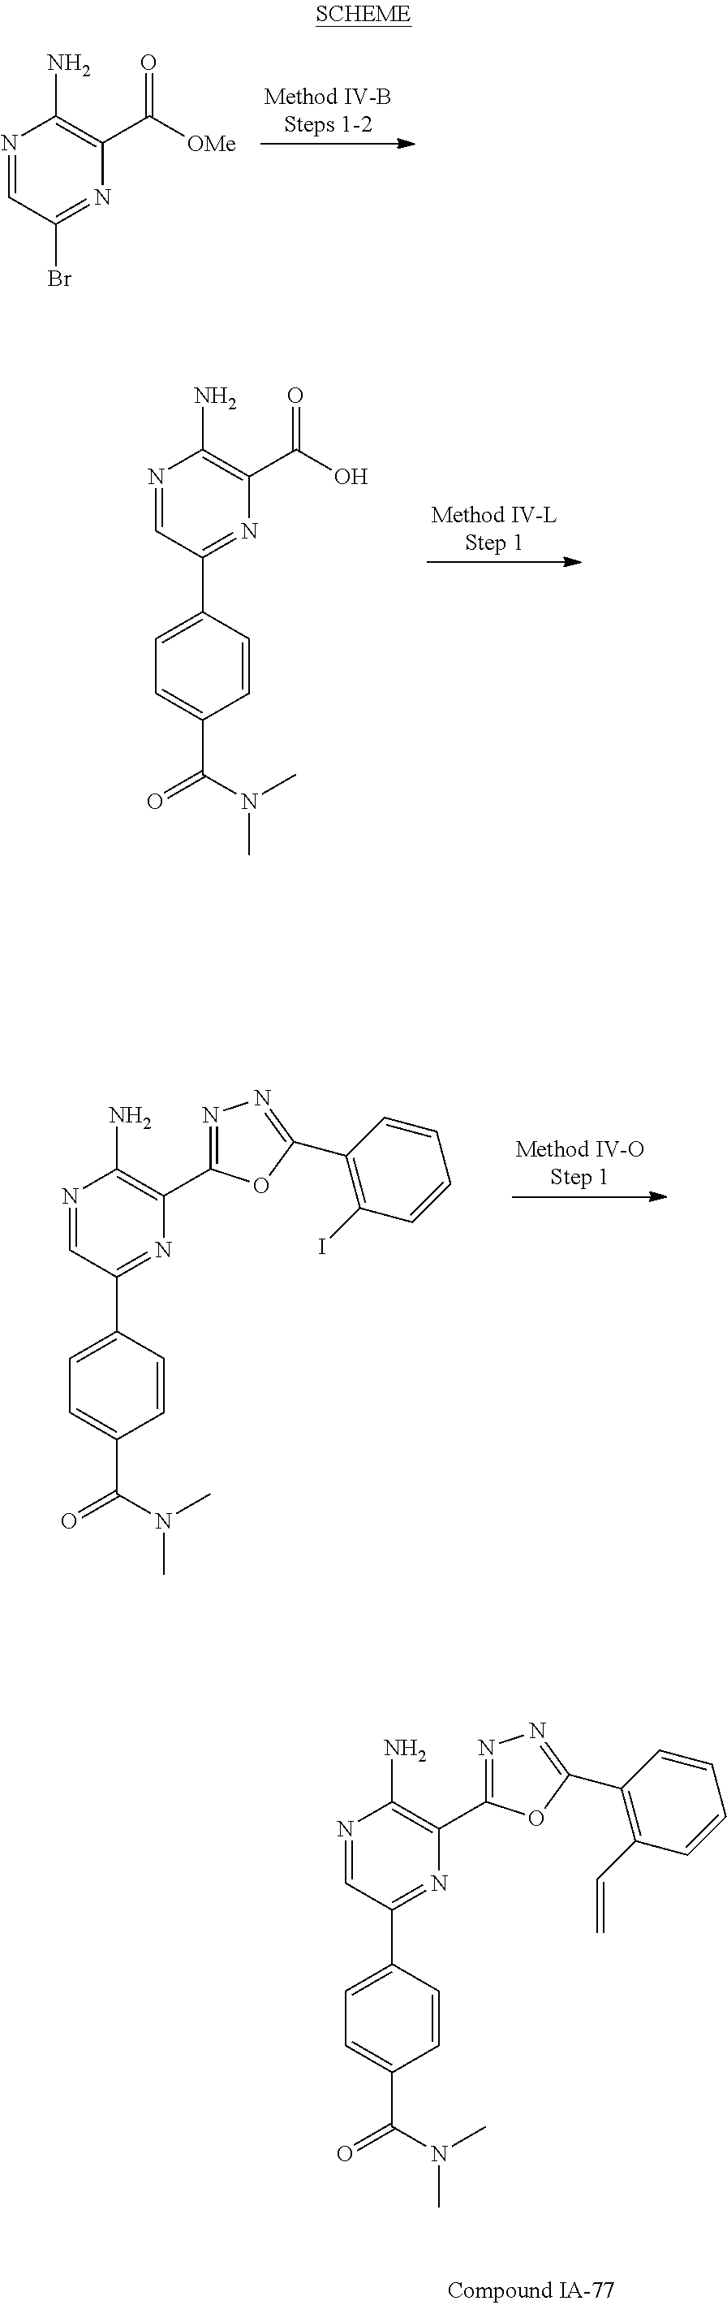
N1=CC(Br)=NC(C([OMe])=O)=C1N.N1=CC(C2=CC=C(C(N(C)C)=O)C=C2)=NC(C(O)=O)=C1N.N1=CC(C2=CC=C(C(N(C)C)=O)C=C2)=NC(C2=NN=C(C3=C(I)C=CC=C3)O2)=C1N.N1=CC(C2=CC=C(C(N(C)C)=O)C=C2)=NC(C2=NN=C(C3=C(C=C)C=CC=C3)O2)=C1N
